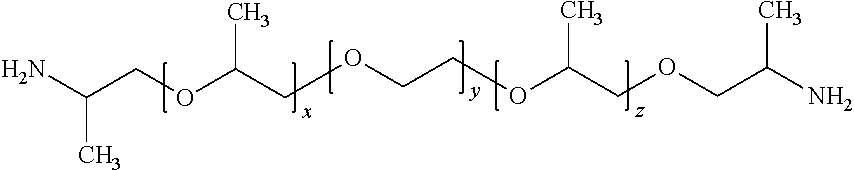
NC(COC(COCCOC(COCC(N)C)C)C)C
